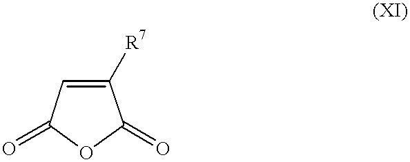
C1([R7])=CC(=O)OC1=O
